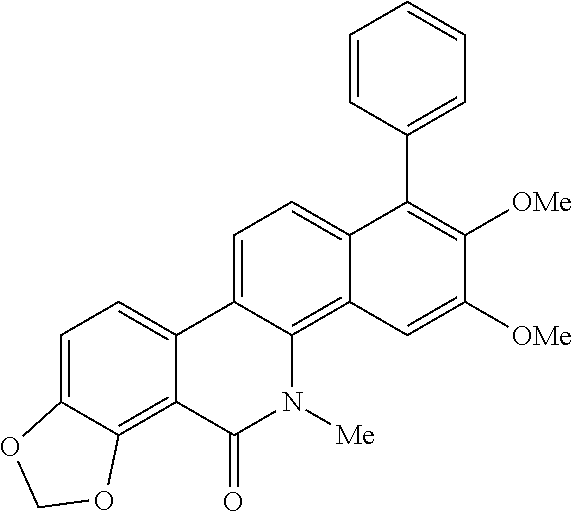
C1=C2C(=C3C(=C1)C(C1=CC=CC=C1)=C([OMe])C([OMe])=C3)N([Me])C(=O)C1=C3C(=CC=C21)OCO3
